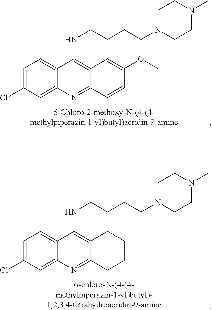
C1=C(Cl)C=C2C(=C1)C(NCCCCN1CCN(C)CC1)=C1C(=N2)C=CC(OC)=C1.C1=C(Cl)C=C2C(=C1)C(NCCCCN1CCN(C)CC1)=C1C(=N2)CCCC1
